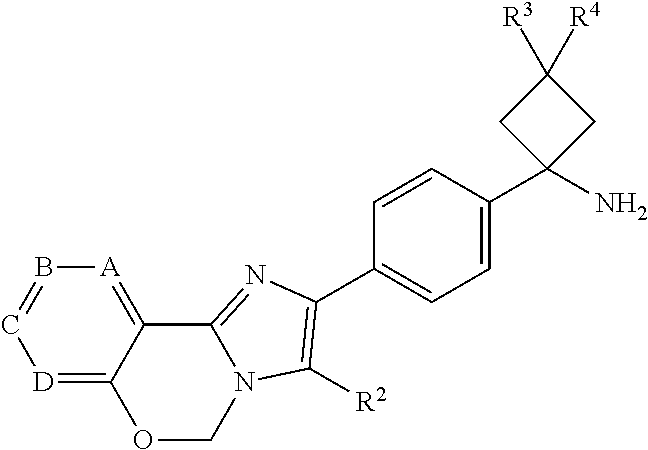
[D]1=C2C(=[A]B=C1)C1=NC(C3=CC=C(C4(N)CC([R4])([R3])C4)C=C3)=C([R2])N1CO2
